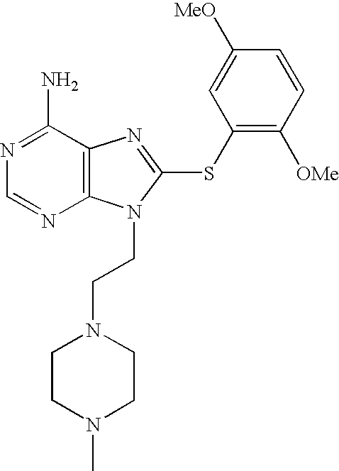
N1=C(N)C2=C(N=C1)N(CCN1CCN(C)CC1)C(SC1=C([OMe])C=CC([MeO])=C1)=N2
